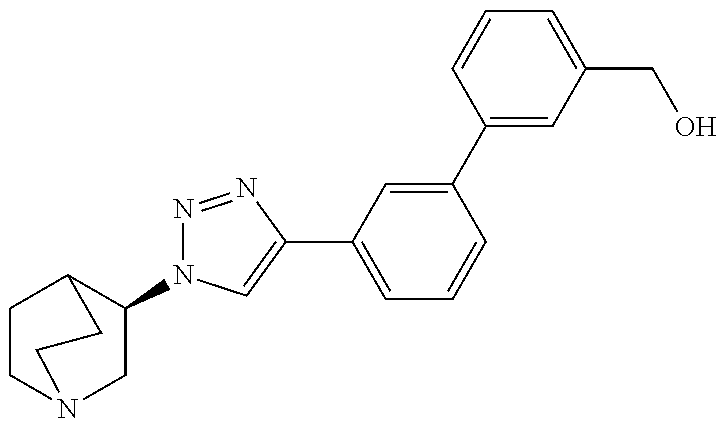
C1(N2N=NC(C3=CC=CC(C4=CC(CO)=CC=C4)=C3)=C2)CN2CCC1CC2
